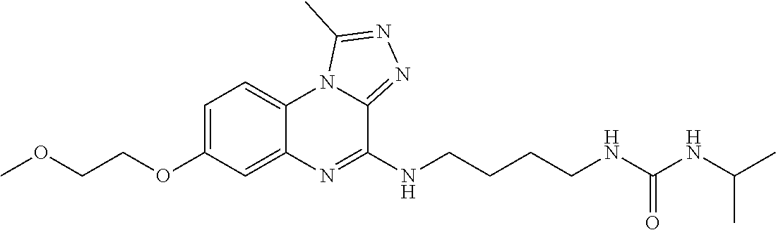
C1=C(OCCOC)C=C2C(=C1)N1C(=NN=C1C)C(NCCCCNC(NC(C)C)=O)=N2
